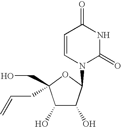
C1(O)C(O)C(N2C(=O)NC(=O)C=C2)OC1(CO)CC=C
